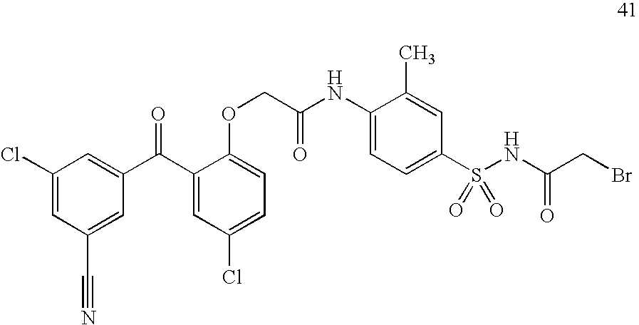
C1(Cl)=CC(C#N)=CC(C(C2=CC(Cl)=CC=C2OCC(NC2=CC=C(S(=O)(=O)NC(=O)CBr)C=C2C)=O)=O)=C1
